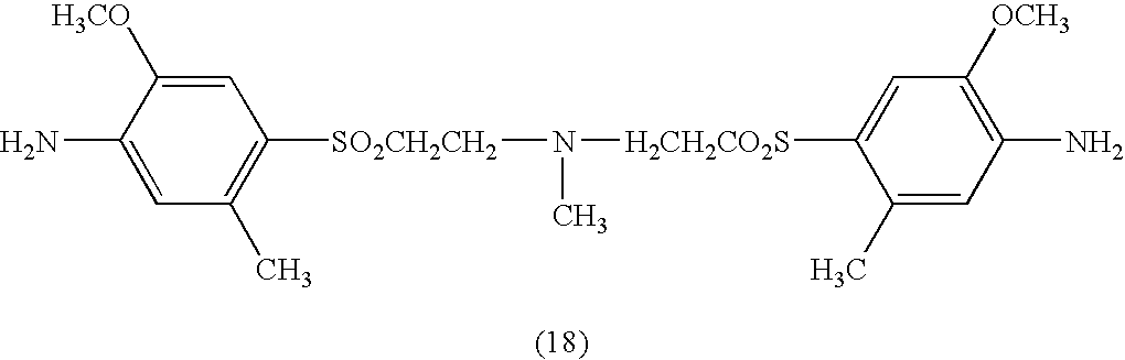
N(C)([H2CH2CO2S]C1=CC([OCH3])=C(N)C=C1C)[SO2CH2CH2]C1=C(C)C=C(N)C([H3CO])=C1
